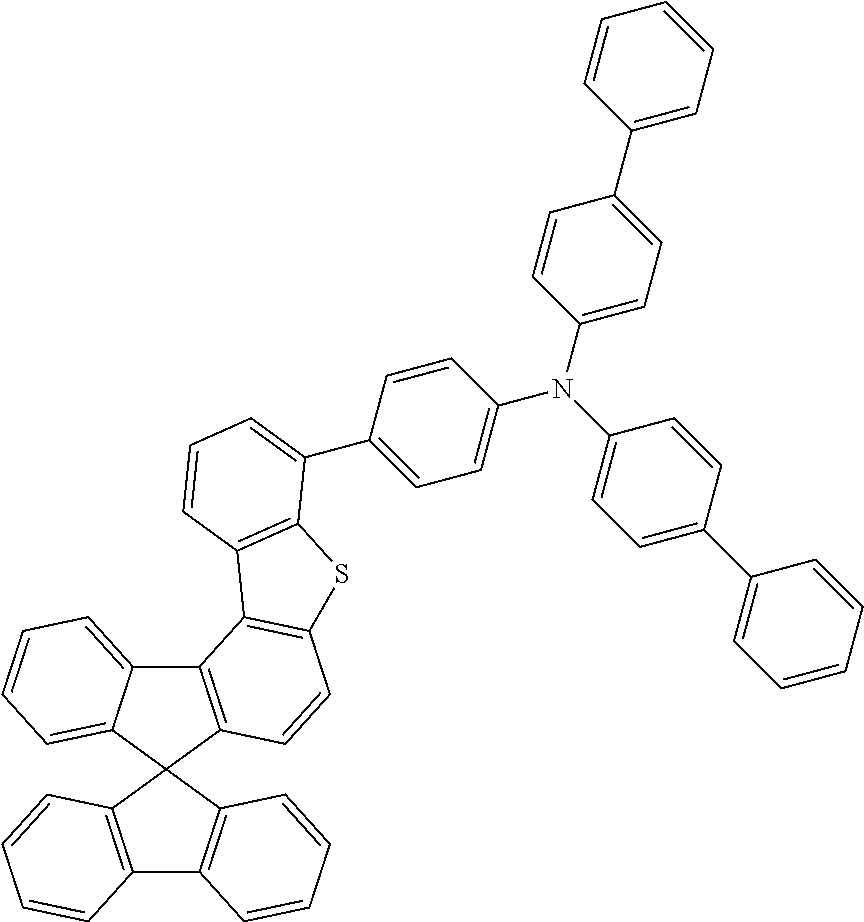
C12=C(C=CC=C1)C1(C3=C2C=CC=C3)C2=C(C3=CC=CC=C31)C1=C(C=C2)SC2=C1C=CC=C2C1=CC=C(N(C2=CC=C(C3=CC=CC=C3)C=C2)C2=CC=C(C3=CC=CC=C3)C=C2)C=C1
